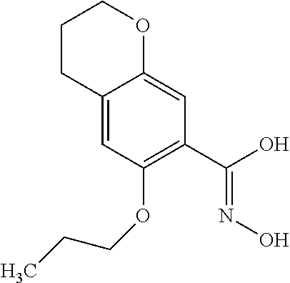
C1CC2=CC(OCCC)=C(C(O)=NO)C=C2OC1
